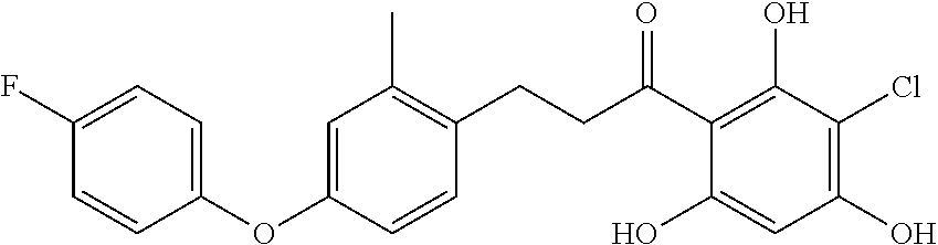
C(C(C1=C(O)C(Cl)=C(O)C=C1O)=O)CC1=C(C)C=C(OC2=CC=C(F)C=C2)C=C1
